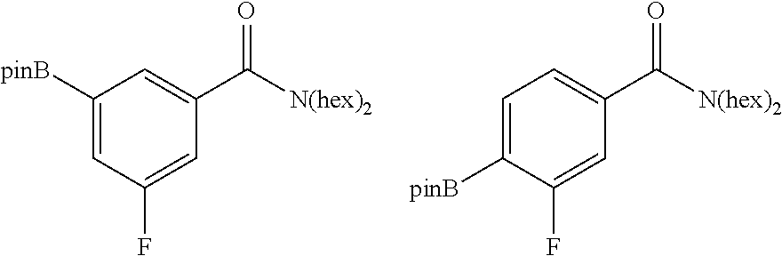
C1([pinB])=CC(F)=CC(C([N(hex)2])=O)=C1.C1=C([pinB])C(F)=CC(C([N(hex)2])=O)=C1
